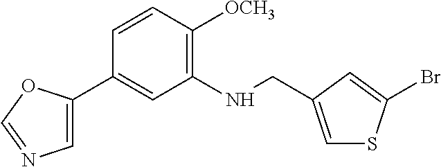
C1=CC([OCH3])=C(NCC2=CSC(Br)=C2)C=C1C1=CN=CO1
